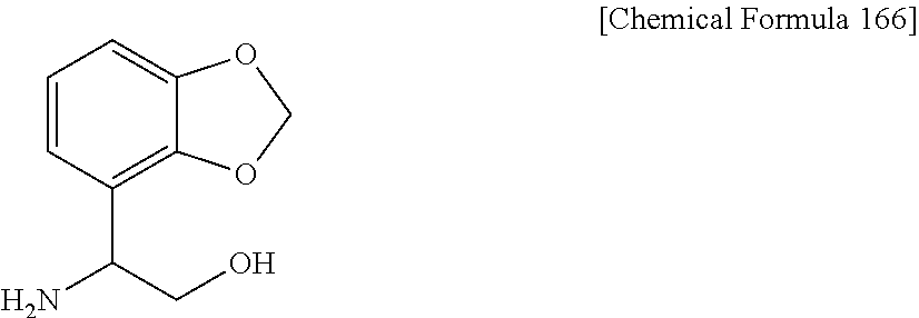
C1=CC(C(CO)N)=C2C(=C1)OCO2
